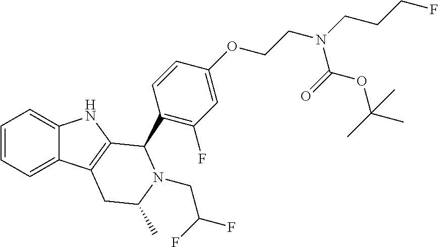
C1=CC=C2C(=C1)NC1=C2CC(C)N(CC(F)F)C1C1=C(F)C=C(OCCN(CCCF)C(=O)OC(C)(C)C)C=C1
